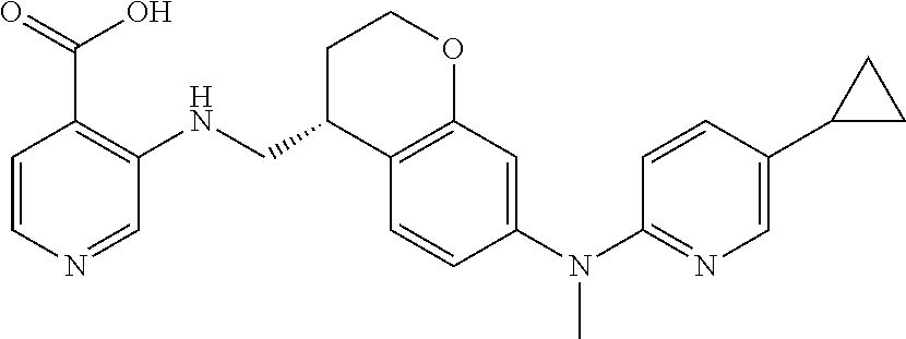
C1=CN=CC(NCC2C3=C(OCC2)C=C(N(C2=NC=C(C4CC4)C=C2)C)C=C3)=C1C(=O)O
